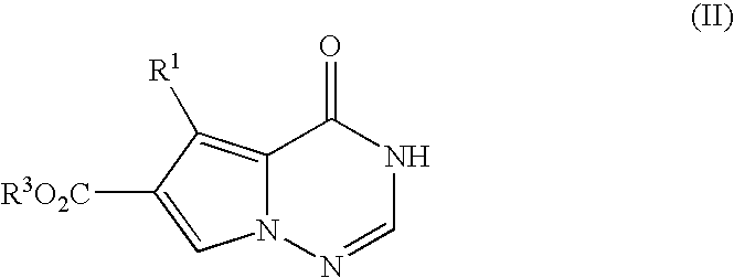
C12=C([R1])C([R3O2C])=CN1N=CNC2=O
